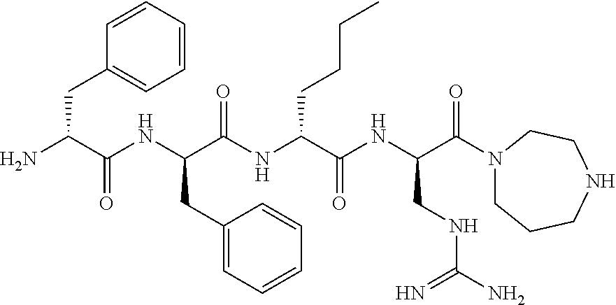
NC(C(NC(C(NC(C(NC(C(N1CCCNCC1)=O)CNC(N)=N)=O)CCCC)=O)CC1=CC=CC=C1)=O)CC1=CC=CC=C1
